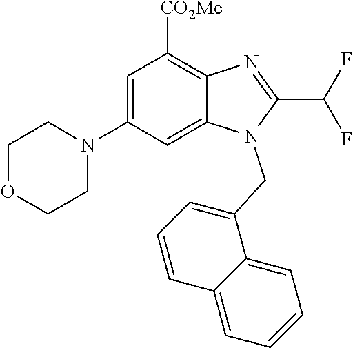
C1OCCN(C2=CC([CO2Me])=C3C(=C2)N(CC2=CC=CC4=CC=CC=C42)C(C(F)F)=N3)C1
